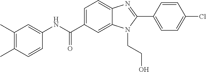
C1(C)=C(C)C=CC(NC(=O)C2=CC=C3C(=C2)N(CCO)C(C2=CC=C(Cl)C=C2)=N3)=C1
